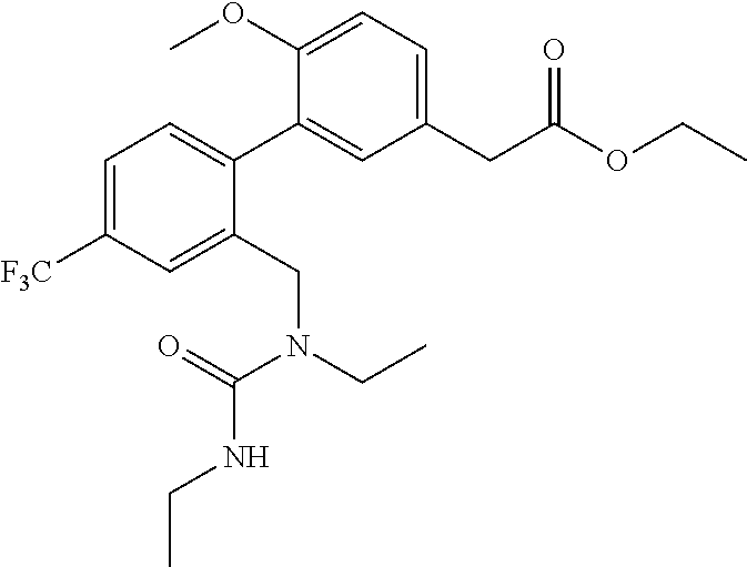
COC1=CC=C(CC(OCC)=O)C=C1C1=CC=C([F3C])C=C1CN(CC)C(=O)NCC
